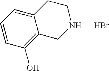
C1=CC(O)=C2C(=C1)CCNC2.Br
